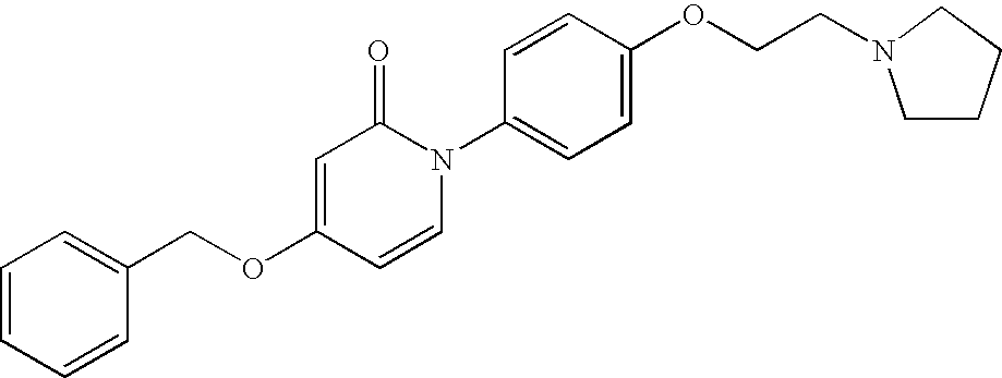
C1=CC=CC(COC2=CC(=O)N(C3=CC=C(OCCN4CCCC4)C=C3)C=C2)=C1
